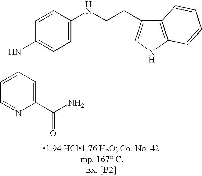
C1=C(NC2=CC=C(NCCC3=CNC4=C3C=CC=C4)C=C2)C=C(C(N)=O)N=C1
